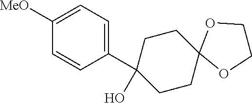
C1(C2(O)CCC3(CC2)OCCO3)=CC=C([MeO])C=C1
